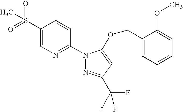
C1(S(=O)(=O)C)=CN=C(N2N=C(C(F)(F)F)C=C2OCC2=CC=CC=C2OC)C=C1
